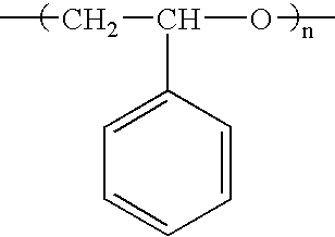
CCC(OC)C1=CC=CC=C1
